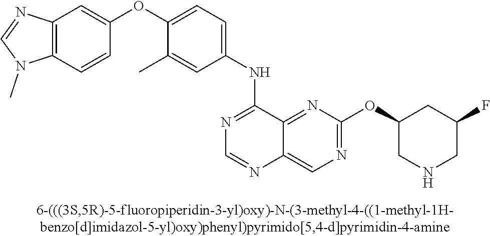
C1(OC2=CC=C(NC3=NC=NC4=CN=C(OC5CNCC(F)C5)N=C34)C=C2C)=CC2=C(C=C1)N(C)C=N2
